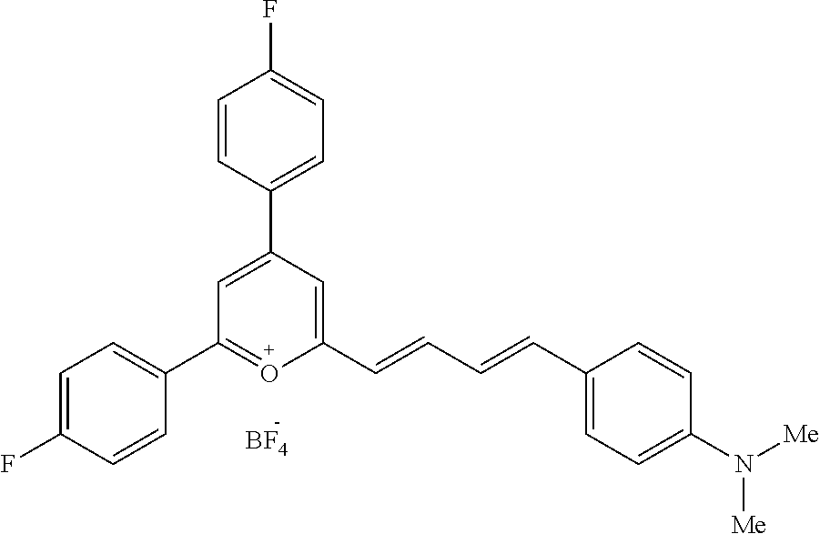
[BF4].C1=C(C2=CC=C(F)C=C2)C=C(C=CC=CC2=CC=C(N([Me])[Me])C=C2)O=C1C1=CC=C(F)C=C1
